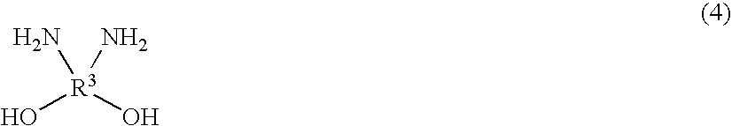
O[R3](O)(N)N
